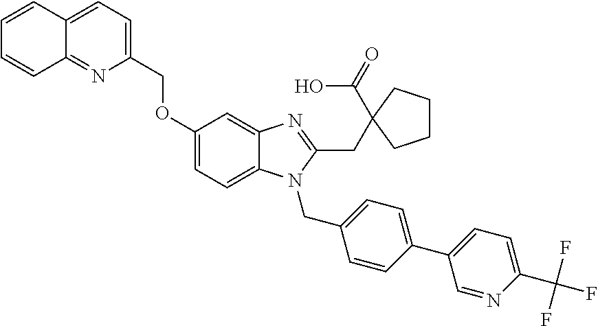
C12=CC=C(COC3=CC=C4C(=C3)N=C(CC3(C(=O)O)CCCC3)N4CC3=CC=C(C4=CC=C(C(F)(F)F)N=C4)C=C3)N=C1C=CC=C2
